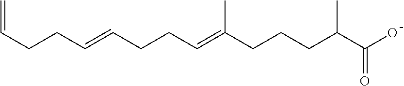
C(=C(CCCC(C(O)=O)C)C)CCC=CCCC=C
